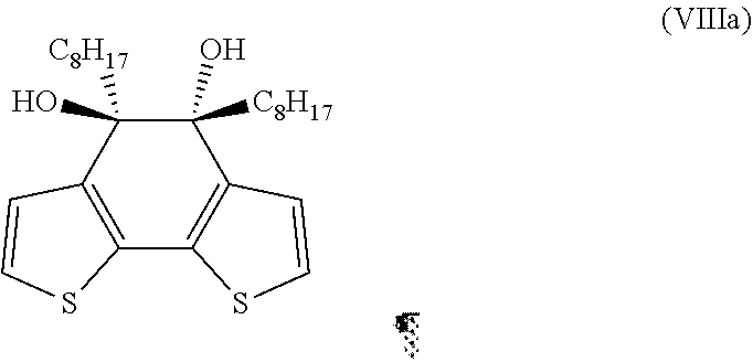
C1(O)([C8H17])C([C8H17])(O)C2=C(C3=C1C=CS3)SC=C2
